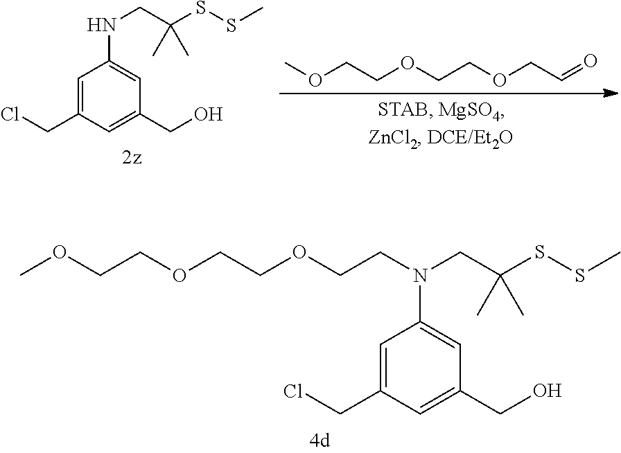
N(C1=CC(CO)=CC(CCl)=C1)CC(SSC)(C)C.O=CCOCCOCCOC.N(C1=CC(CO)=CC(CCl)=C1)(CC(SSC)(C)C)CCOCCOCCOC
